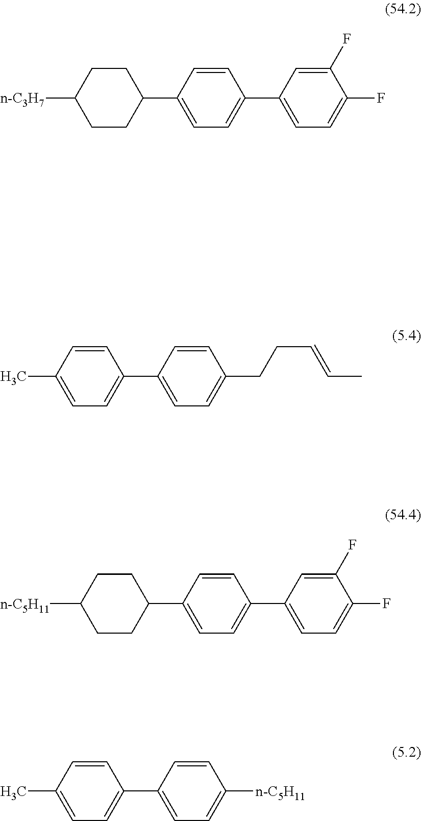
C1=C(C)C=CC(C2=CC=C(CCC=CC)C=C2)=C1.C1CC(C2=CC=C(C3=CC=C(F)C(F)=C3)C=C2)CCC1[n-C5H11].C1=C(C)C=CC(C2=CC=C([n-C5H11])C=C2)=C1.C1=C(C2CCC([n-C3H7])CC2)C=CC(C2=CC=C(F)C(F)=C2)=C1
